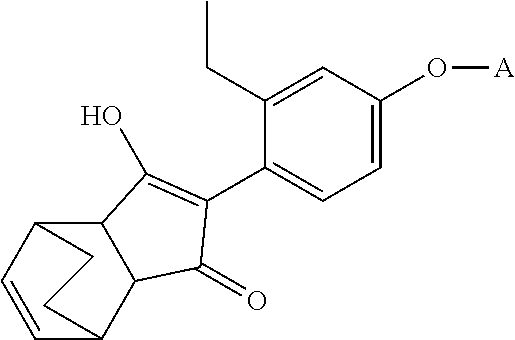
C12C3C=CC(C1C(=O)C(C1=CC=C(O[A])C=C1CC)=C2O)CC3
